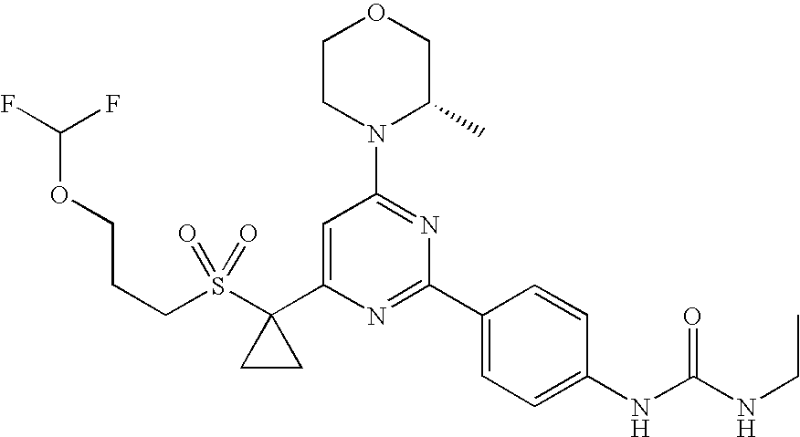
S(C1(C2=CC(N3C(C)COCC3)=NC(C3=CC=C(NC(NCC)=O)C=C3)=N2)CC1)(=O)(=O)CCCOC(F)F
